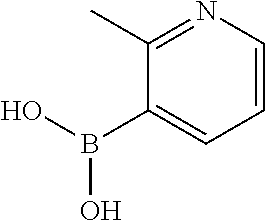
C1(C)=NC=CC=C1B(O)O
